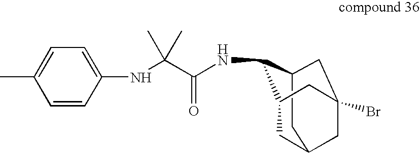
N(C1C2CC3(Br)CC(CC1C3)C2)C(C(NC1=CC=C(C)C=C1)(C)C)=O
